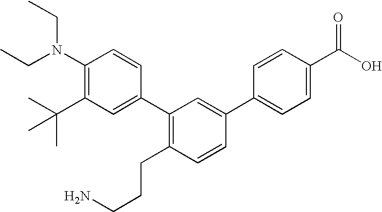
C1(N(CC)CC)=C(C(C)(C)C)C=C(C2=C(CCCN)C=CC(C3=CC=C(C(O)=O)C=C3)=C2)C=C1
